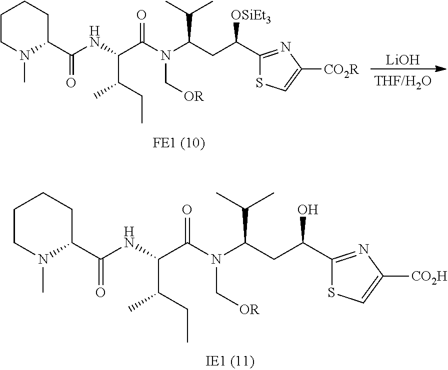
C1CN(C)C(C(NC(C(N(C(CC(C2=NC([CO2H])=CS2)O)C(C)C)C[OR])=O)C(CC)C)=O)CC1.C1CN(C)C(C(NC(C(N(C(CC(C2=NC([CO2R])=CS2)[OSiEt3])C(C)C)C[OR])=O)C(CC)C)=O)CC1.[LiOH]
